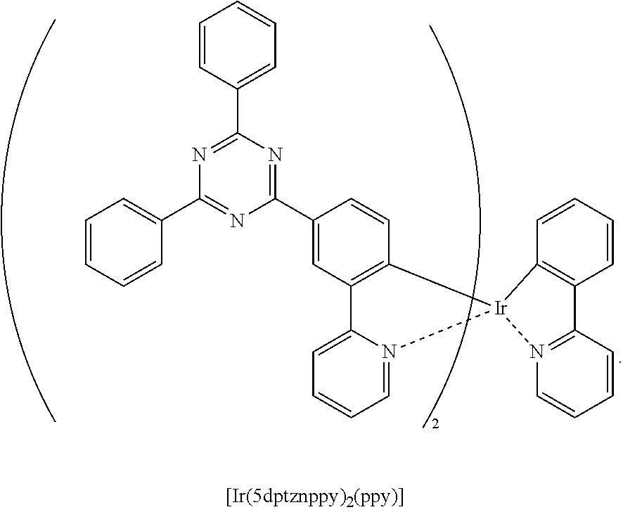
C1(C2=NC(C3=CC=CC=C3)=NC(C3=CC=CC=C3)=N2)=CC2=C(C=C1)[Ir]1(N3=CC=CC=C23)C2=C(C=CC=C2)C2=N1C=CC=C2
